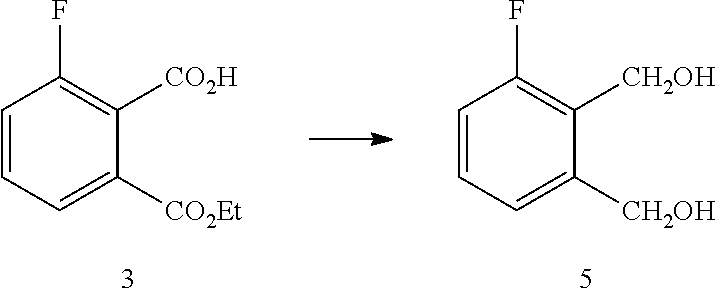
C1=CC=C([CO2Et])C([CO2H])=C1F.C1=CC=C([CH2OH])C([CH2OH])=C1F
